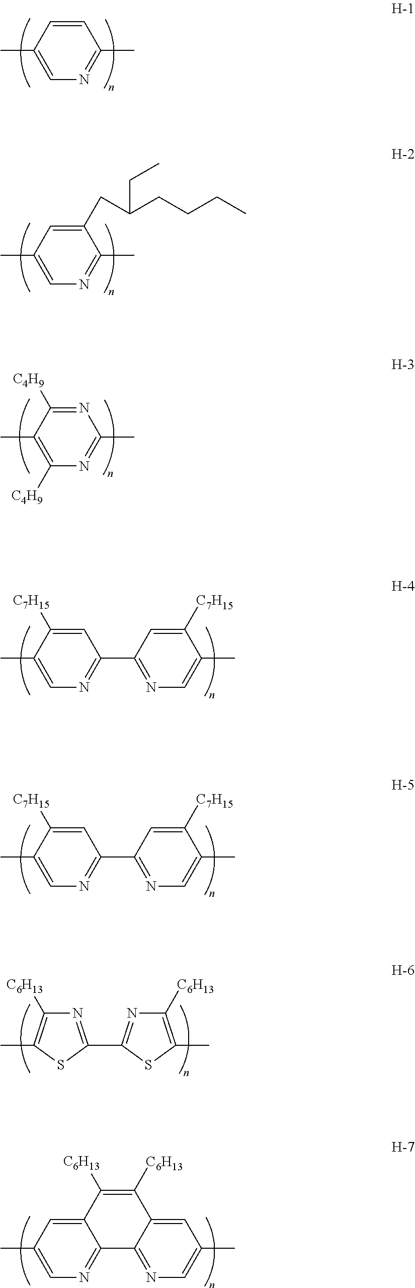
C1=CC(C)=CN=C1C.C1(CC(CCCC)CC)=CC(C)=CN=C1C.N1=C([C4H9])C(C)=C([C4H9])N=C1C.C1=C([C7H15])C(C)=CN=C1C1=NC=C(C)C([C7H15])=C1.C1=C([C7H15])C(C)=CN=C1C1=NC=C(C)C([C7H15])=C1.N1=C(C2=NC([C6H13])=C(C)S2)SC(C)=C1[C6H13].C12=CC(C)=CN=C1C1=NC=C(C)C=C1C([C6H13])=C2[C6H13]
